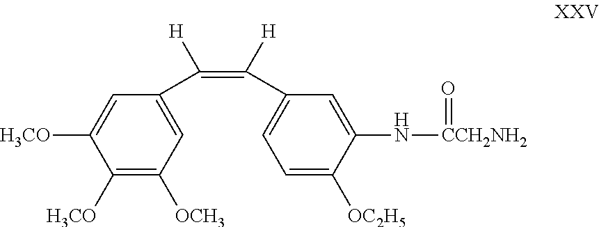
C1(C(=C(C2=CC=C([OC2H5])C(N[CCH2NH2]=O)=C2)[H])[H])=CC([OCH3])=C([H3CO])C([H3CO])=C1
